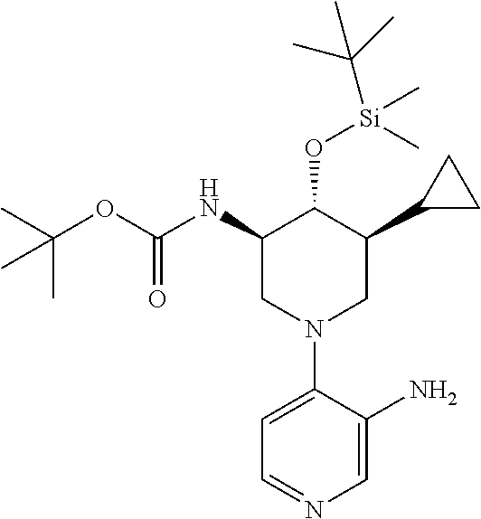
C1(NC(=O)OC(C)(C)C)C(O[Si](C)(C)C(C)(C)C)C(C2CC2)CN(C2=CC=NC=C2N)C1
